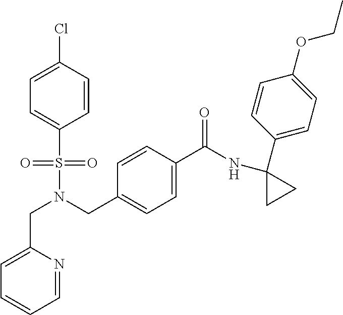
C(N(CC1=CC=C(C(NC2(C3=CC=C(OCC)C=C3)CC2)=O)C=C1)S(=O)(=O)C1=CC=C(Cl)C=C1)C1=CC=CC=N1
